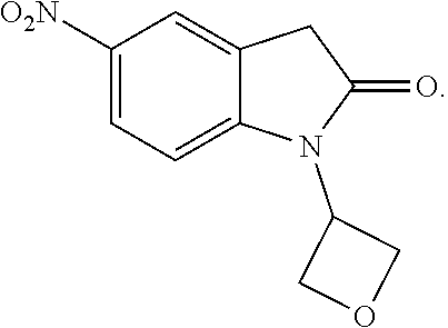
[O2N]C1=CC=C2C(=C1)CC(=O)N2C1COC1
